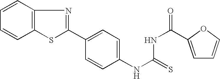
C12=C(C=CC=C1)N=C(C1=CC=C(NC(NC(=O)C3=CC=CO3)=S)C=C1)S2
